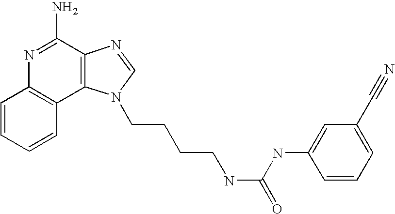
C1=CC=CC2=C1N=C(N)C1=C2N(CCCCNC(=O)NC2=CC(C#N)=CC=C2)C=N1
